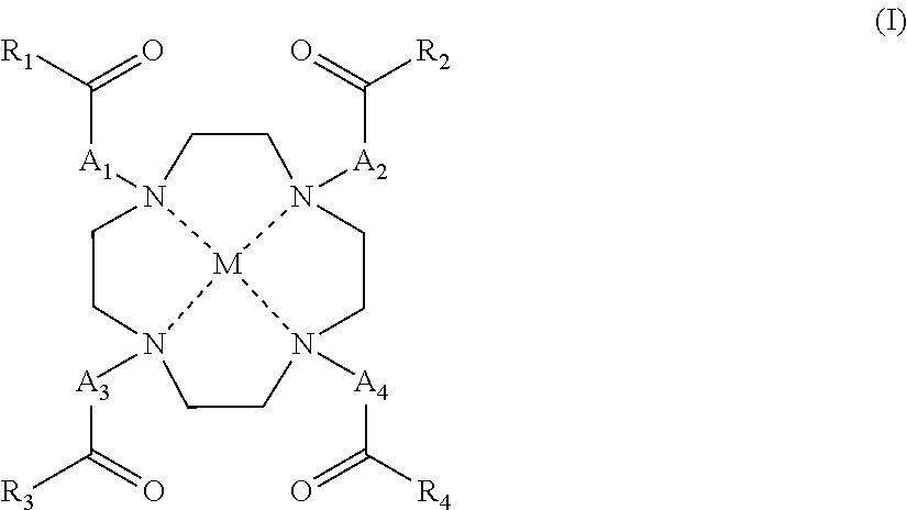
N12([A3]C([R3])=O)CCN3([A1]C([R1])=O)CCN4([A2]C([R2])=O)CCN([A4]C([R4])=O)(CC1)[M]243
